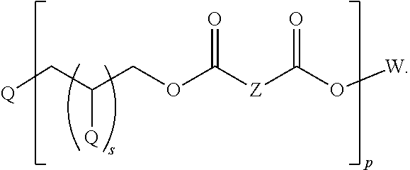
[Q]CC([Q])COC([Z]C(O[W])=O)=O
